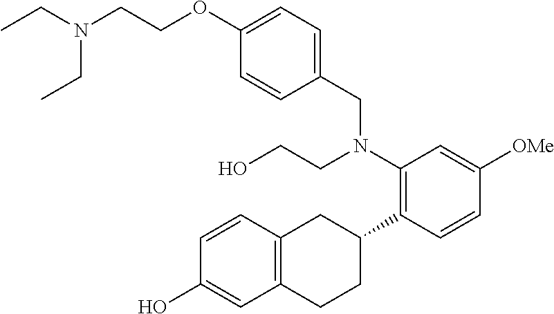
C1(O)=CC2=C(C=C1)CC(C1=C(N(CC3=CC=C(OCCN(CC)CC)C=C3)CCO)C=C([OMe])C=C1)CC2
